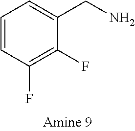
C1(F)=C(F)C(CN)=CC=C1
